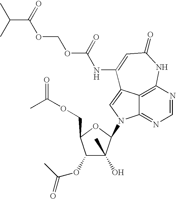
C12=C3N=CN=C1N(C1C(C)(O)C(OC(=O)C)C(COC(=O)C)O1)C=C2C(NC(=O)OCOC(C(C)C)=O)=CC(=O)N3
